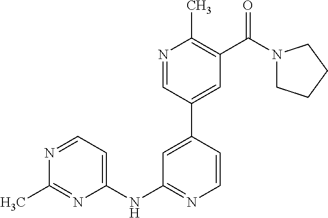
C1=CC(C2=CC(C(N3CCCC3)=O)=C(C)N=C2)=CC(NC2=CC=NC(C)=N2)=N1
